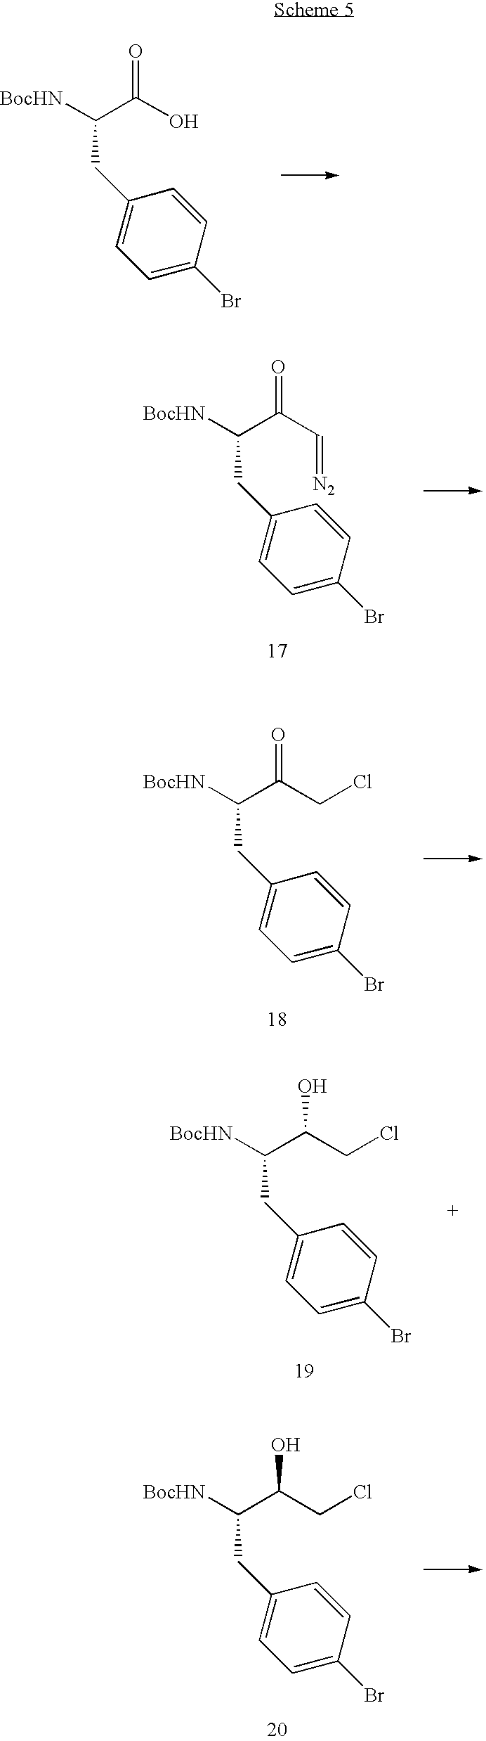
[BocHN]C(C(C=[N2])=O)CC1=CC=C(Br)C=C1.[BocHN]C(C(CCl)=O)CC1=CC=C(Br)C=C1.[BocHN]C(C(CCl)O)CC1=CC=C(Br)C=C1.[BocHN]C(C(O)=O)CC1=CC=C(Br)C=C1.[BocHN]C(C(CCl)O)CC1=CC=C(Br)C=C1
